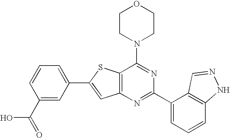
C1CN(C2=NC(C3=CC=CC4=C3C=NN4)=NC3=C2SC(C2=CC=CC(C(O)=O)=C2)=C3)CCO1
